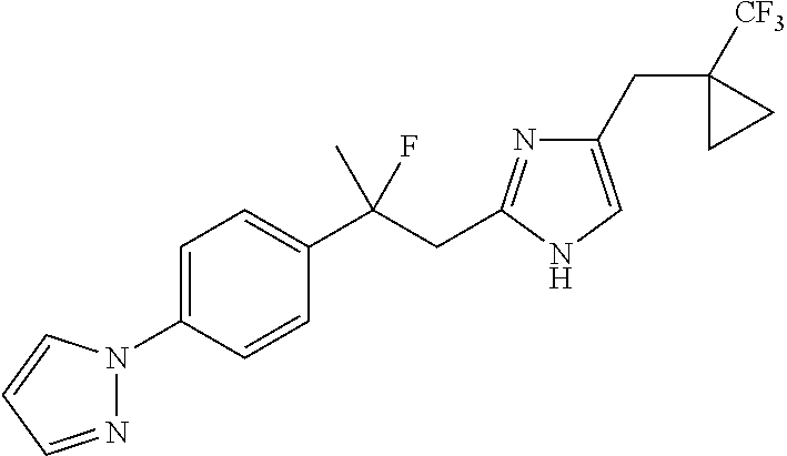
C1=C(N2N=CC=C2)C=CC(C(CC2=NC(CC3([CF3])CC3)=CN2)(C)F)=C1
